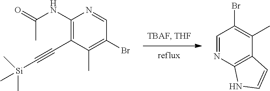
C1(NC(=O)C)=C(C#C[Si](C)(C)C)C(C)=C(Br)C=N1.C1=NC2=C(C(C)=C1Br)C=CN2
